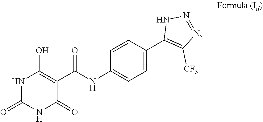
C1=CC(NC(C2=C(O)NC(=O)NC2=O)=O)=CC=C1C1=C([CF3])N=NN1
